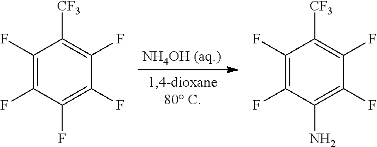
C1(F)=C(F)C(F)=C(F)C(F)=C1[CF3].C1(F)=C(F)C(N)=C(F)C(F)=C1[CF3]
